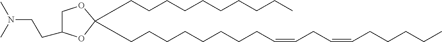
C1(CCN(C)C)COC(CCCCCCCCCC)(CCCCCCCCC=CCC=CCCCCC)O1
